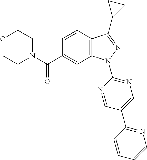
C12=C(N(C3=NC=C(C4=NC=CC=C4)C=N3)N=C1C1CC1)C=C(C(N1CCOCC1)=O)C=C2
